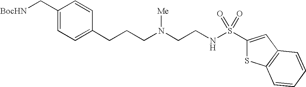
C1(C[BocHN])=CC=C(CCCN(CCNS(C2=CC3=C(S2)C=CC=C3)(=O)=O)[Me])C=C1
